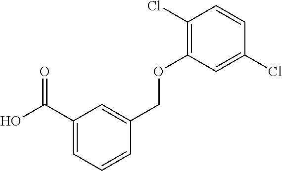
OC(C1=CC=CC(COC2=C(Cl)C=CC(Cl)=C2)=C1)=O
